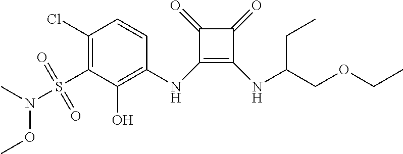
C1(Cl)=C(S(N(C)OC)(=O)=O)C(O)=C(NC2=C(NC(CC)COCC)C(=O)C2=O)C=C1
